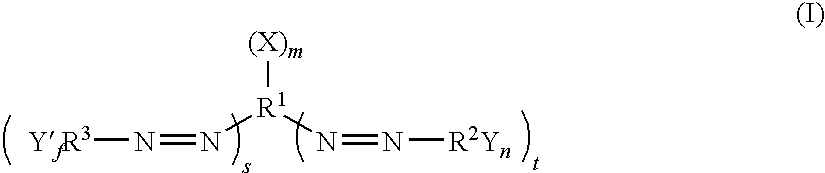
[YfR3]N=N[R1](N=N[R2Yn])[(X)m]
